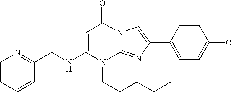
N1(CCCCC)C2=NC(C3=CC=C(Cl)C=C3)=CN2C(=O)C=C1NCC1=NC=CC=C1
